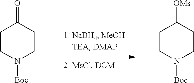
C1CN([Boc])CCC1=O.C1CN([Boc])CCC1[OMs]
